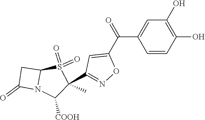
C1=C(C(=O)C2=CC(C3(C)S(=O)(=O)C4N(C3[COOH])C(=O)C4)=NO2)C=CC(O)=C1O
